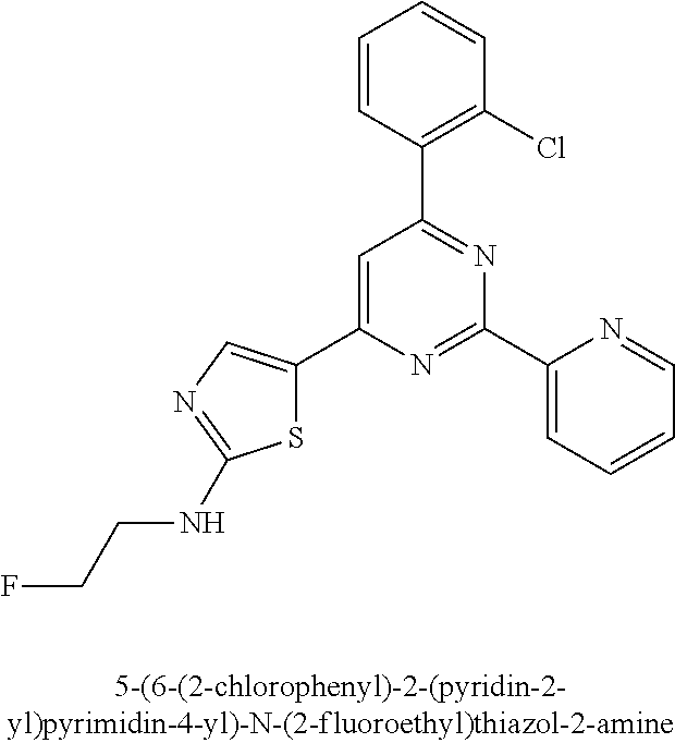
C1=CC(C2=NC(C3=CC=CC=N3)=NC(C3=CN=C(NCCF)S3)=C2)=C(Cl)C=C1
